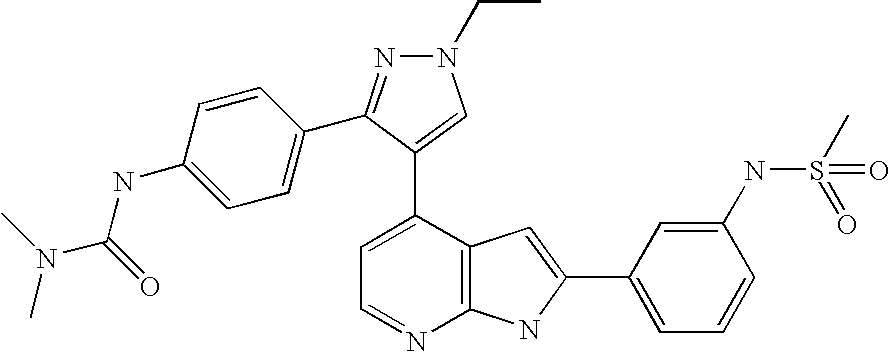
C1=C(C2=CN(CC)N=C2C2=CC=C(NC(N(C)C)=O)C=C2)C2=C(N=C1)NC(C1=CC=CC(NS(C)(=O)=O)=C1)=C2
